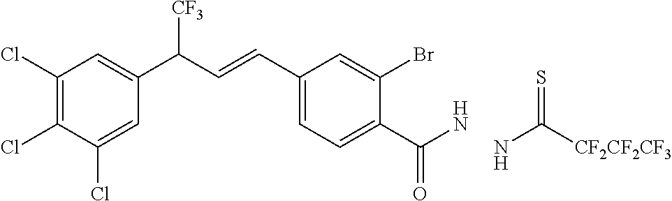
C1(Cl)=C(Cl)C(Cl)=CC(C(C=CC2=CC=C(C(N)=O)C(Br)=C2)[CF3])=C1.NC([CF2CF2CF3])=S
